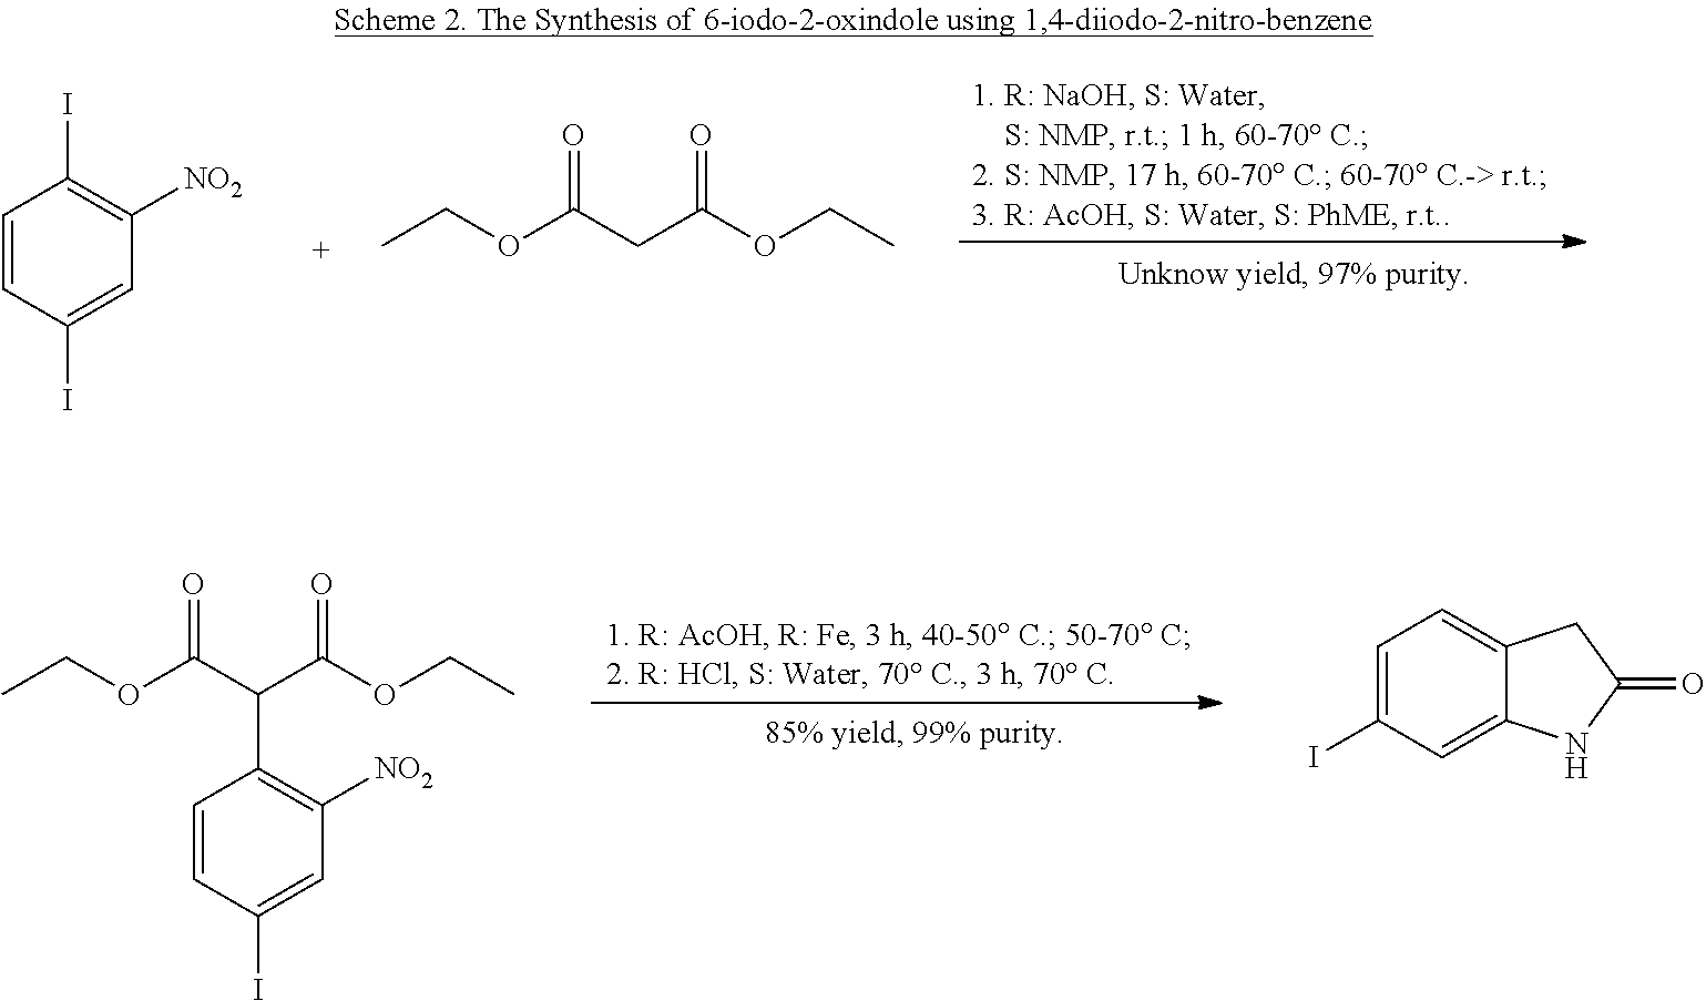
C1=CC(I)=CC([NO2])=C1I.CCOC(CC(OCC)=O)=O.CCOC(=O)C(C(OCC)=O)C1=C([NO2])C=C(I)C=C1.C1=C(I)C=C2C(=C1)CC(=O)N2
